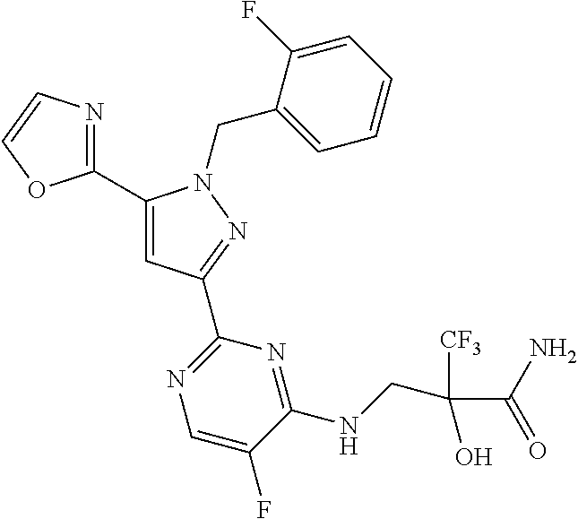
C1(C2=NC=CO2)=CC(C2=NC=C(F)C(NCC(C(N)=O)([CF3])O)=N2)=NN1CC1=CC=CC=C1F
